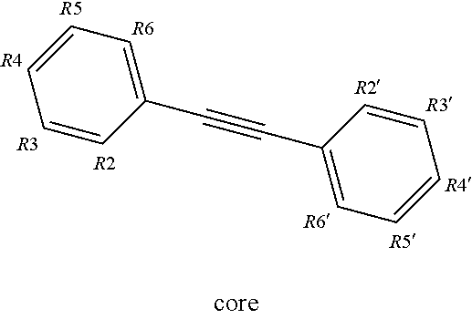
C1=CC=CC(C#CC2=CC=CC=C2)=C1.[R6].[R5].[R4].[R3].[R2]
